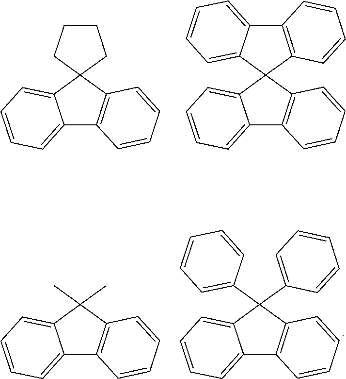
C12=CC=CC=C1C1=C(C23CCCC3)C=CC=C1.C12=CC=CC=C1C1=C(C23C2=C(C4=CC=CC=C34)C=CC=C2)C=CC=C1.C12=CC=CC=C1C1=C(C2(C2=CC=CC=C2)C2=CC=CC=C2)C=CC=C1.C12=CC=CC=C1C1=C(C2(C)C)C=CC=C1
